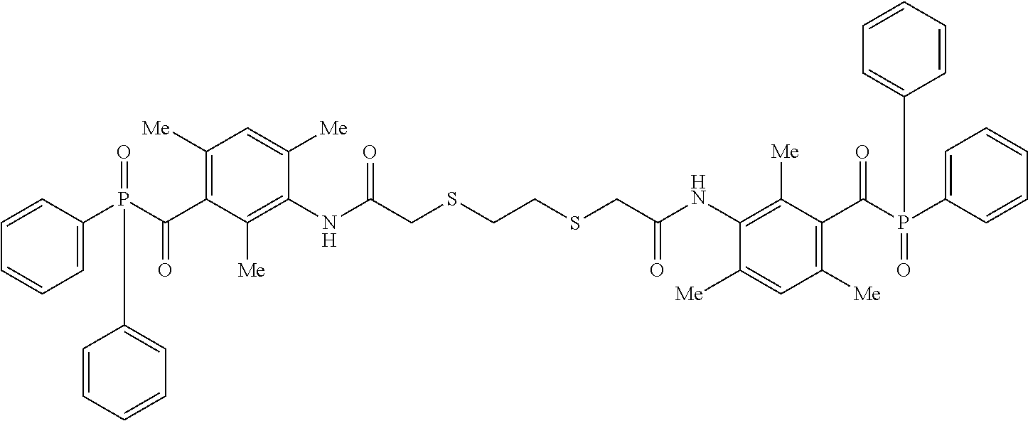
C1=CC(P(=O)(C(=O)C2=C([Me])C=C([Me])C(NC(CSCCSCC(=O)NC3=C([Me])C(C(=O)P(C4=CC=CC=C4)(=O)C4=CC=CC=C4)=C([Me])C=C3[Me])=O)=C2[Me])C2=CC=CC=C2)=CC=C1
